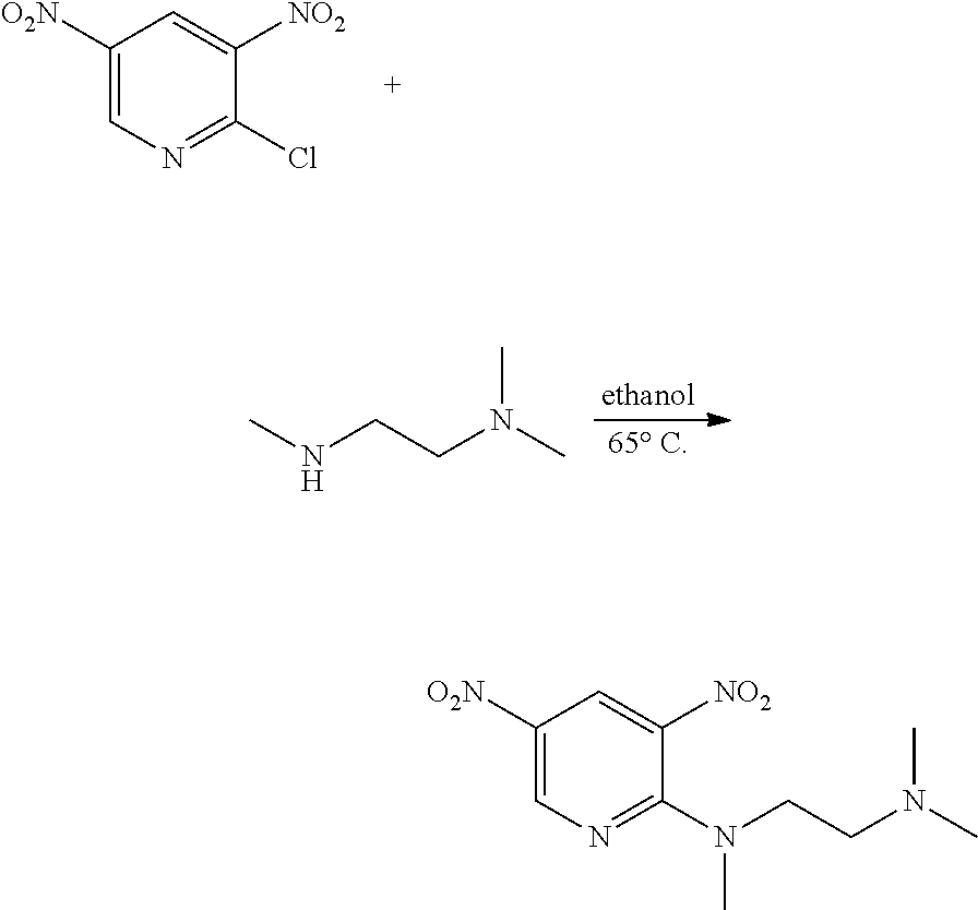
C1([O2N])=CN=C(Cl)C([NO2])=C1.CNCCN(C)C.C1([O2N])=CN=C(N(CCN(C)C)C)C([NO2])=C1
